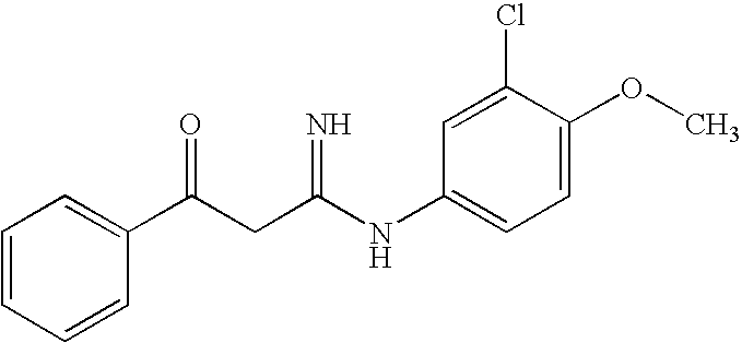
C1=CC=CC(C(CC(NC2=CC=C(OC)C(Cl)=C2)=N)=O)=C1
